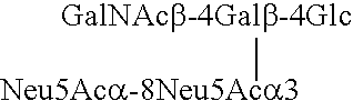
[GalNAcb-4Galb-4Glc][Neu5Aca-8Neu5Aca3]
